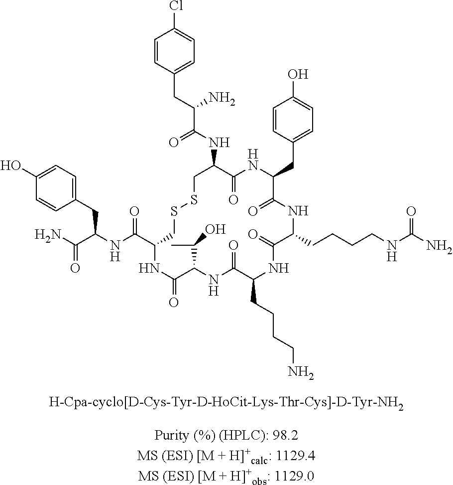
C1=CC(CC(C(NC2C(=O)NC(CC3=CC=C(O)C=C3)C(=O)NC(CCCCNC(N)=O)C(=O)NC(CCCCN)C(=O)NC(C(C)O)C(=O)NC(C(NC(C(N)=O)CC3=CC=C(O)C=C3)=O)CSSC2)=O)N)=CC=C1Cl
